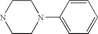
C1CNCCN1C1=CC=CC=C1
